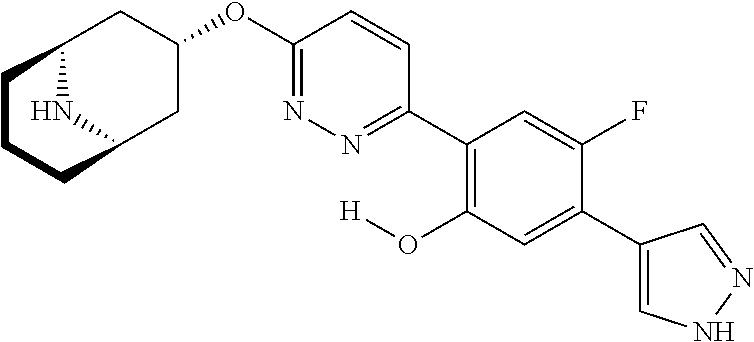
C12NC(CC(OC3=NN=C(C4=C(O[H])C=C(C5=CNN=C5)C(F)=C4)C=C3)C1)CCC2
